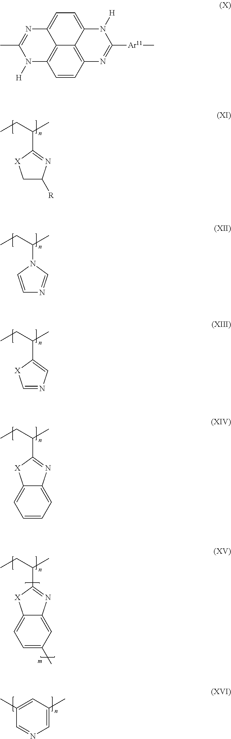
C1C([R])N=C(C(CC)C)[X]1.C1=CN(C(CC)C)C=N1.C1=NC=C(C(CC)C)[X]1.C12=CC=CC=C1N=C(C(CC)C)[X]2.C12=CC=C(C)C=C1N=C(C(CC)C)[X]2.C1(C)=CC(C)=CN=C1.C12=C3C4=C(C=C1)N([H])C(C)=NC4=CC=C3N([H])C([Ar11]C)=N2
